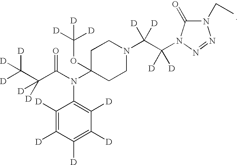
N(C(C(C([D])([D])[D])([D])[D])=O)(C1(OC([D])([D])[D])CCN(C(C(N2C(=O)N(CC)N=N2)([D])[D])([D])[D])CC1)C1=C([D])C([D])=C([D])C([D])=C1[D]
